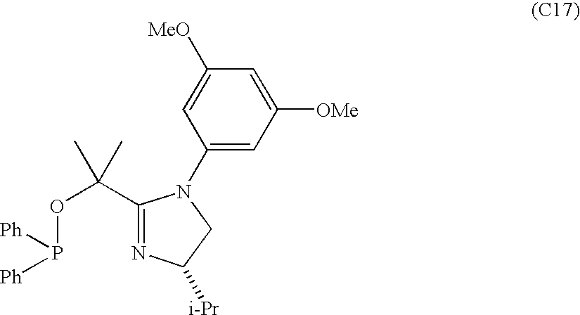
C1(N2C(C(OP([Ph])[Ph])(C)C)=NC([i-Pr])C2)=CC([OMe])=CC([MeO])=C1
